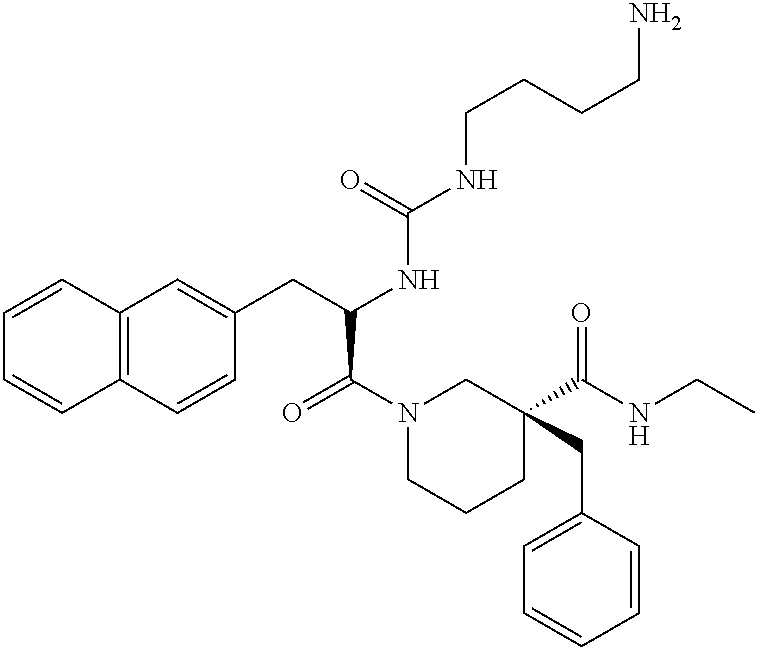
C12=C(C=CC(CC(NC(NCCCCN)=O)C(=O)N3CCCC(C(NCC)=O)(CC4=CC=CC=C4)C3)=C1)C=CC=C2
